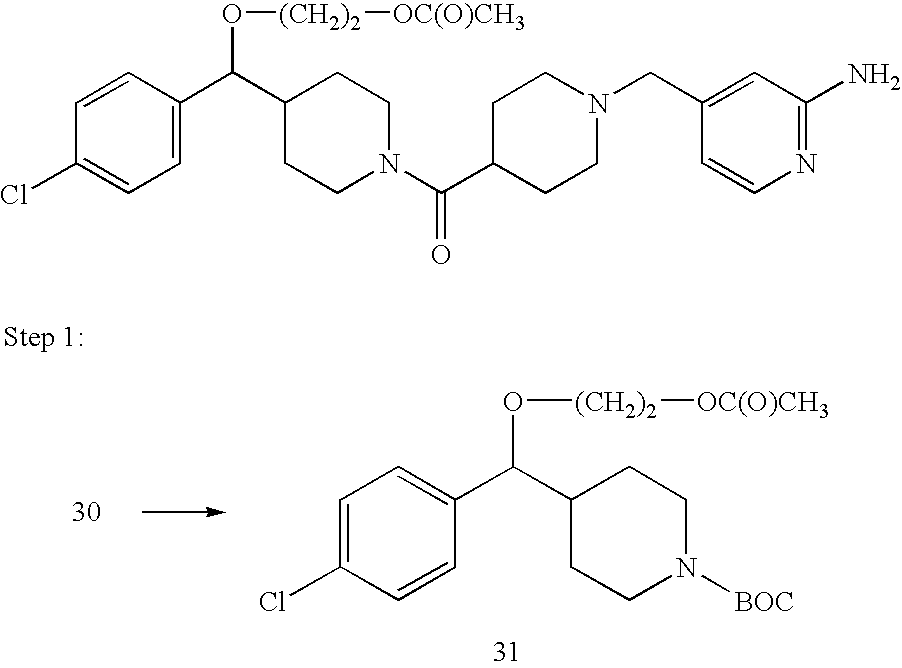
C1(Cl)=CC=C(C(C2CCN([BOC])CC2)O[(CH2)2][OC(O)CH3])C=C1.C1(Cl)=CC=C(C(C2CCN(C(C3CCN(CC4=CC(N)=NC=C4)CC3)=O)CC2)O[(CH2)2][OC(O)CH3])C=C1
